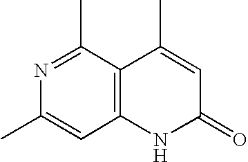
C12=C(C(C)=NC(C)=C1)C(C)=CC(=O)N2
